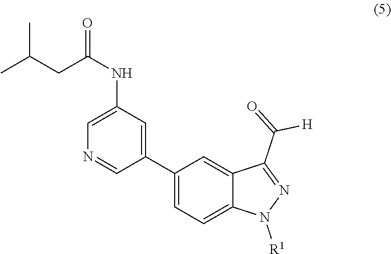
C1=C(NC(CC(C)C)=O)C=C(C2=CC=C3C(=C2)C(C([H])=O)=NN3[R1])C=N1
